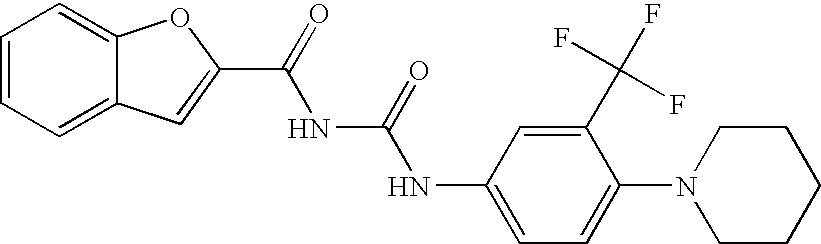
C1=CC=C2C(=C1)OC(C(NC(NC1=CC=C(N3CCCCC3)C(C(F)(F)F)=C1)=O)=O)=C2
